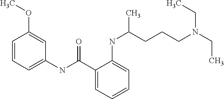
C1=CC(OC)=CC(NC(C2=CC=CC=C2NC(CCCN(CC)CC)C)=O)=C1
